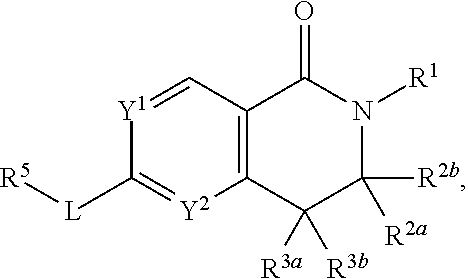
[Y1]1=CC2=C([Y2]=C1[L][R5])C([R3a])([R3b])C([R2b])([R2a])N([R1])C2=O
